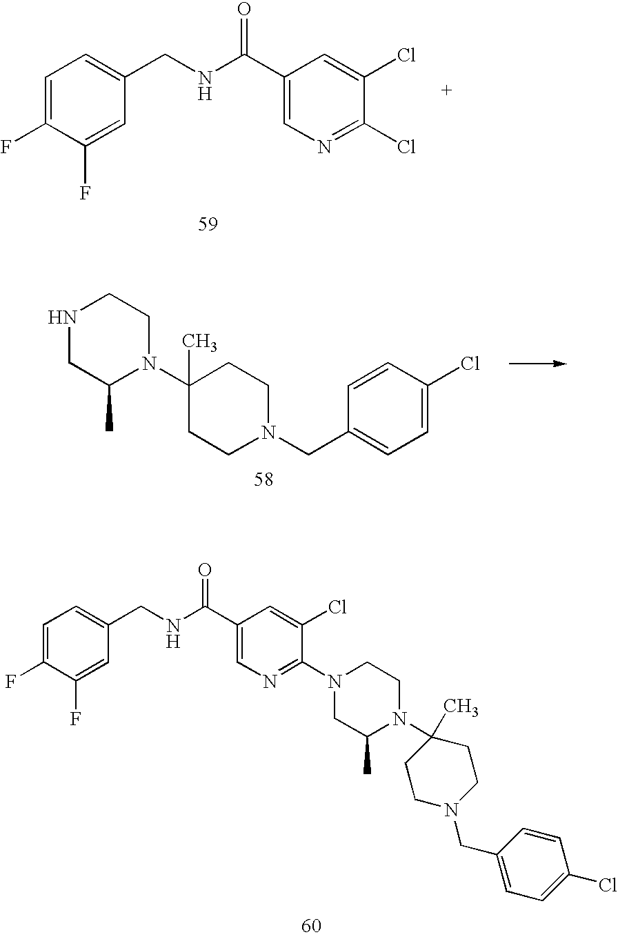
C1=C(F)C(F)=CC(CNC(C2=CN=C(Cl)C(Cl)=C2)=O)=C1.N1CC(C)N(C2(C)CCN(CC3=CC=C(Cl)C=C3)CC2)CC1.C1=C(F)C(F)=CC(CNC(C2=CN=C(N3CC(C)N(C4(C)CCN(CC5=CC=C(Cl)C=C5)CC4)CC3)C(Cl)=C2)=O)=C1
